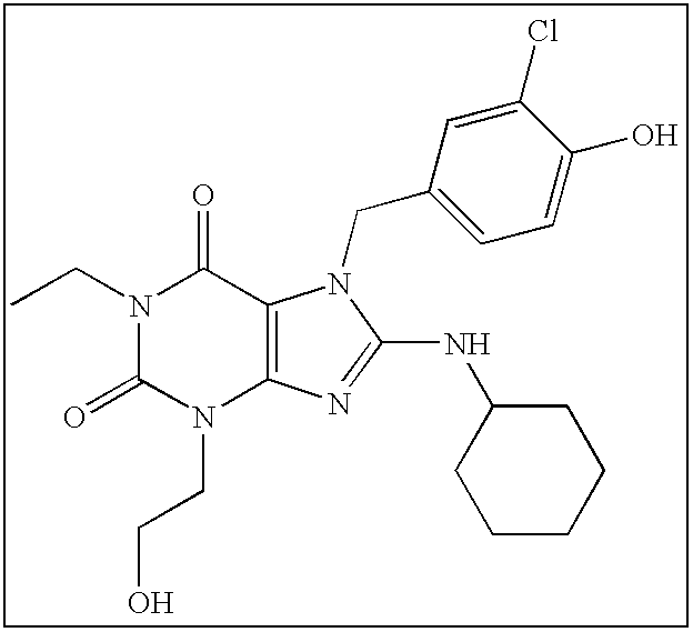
N1(CC)C(=O)N(CCO)C2=C(C1=O)N(CC1=CC=C(O)C(Cl)=C1)C(NC1CCCCC1)=N2
